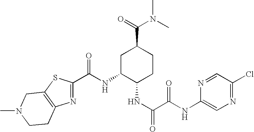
N1=C(C(NC2C(NC(C(NC3=CN=C(Cl)C=N3)=O)=O)CCC(C(N(C)C)=O)C2)=O)SC2=C1CCN(C)C2
